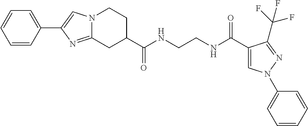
N12C(=NC(C3=CC=CC=C3)=C1)CC(C(=O)NCCNC(=O)C1=CN(C3=CC=CC=C3)N=C1C(F)(F)F)CC2
